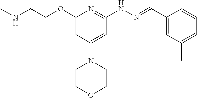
N(C)CCOC1=CC(N2CCOCC2)=CC(NN=CC2=CC(C)=CC=C2)=N1
